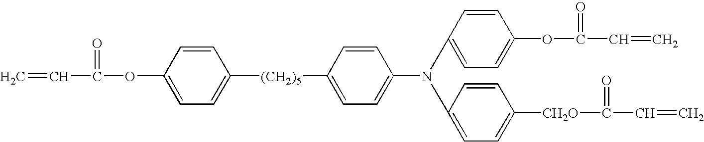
[(CH2)5](C1=CC=C(OC(C=C)=O)C=C1)C1=CC=C(N(C2=CC=C(OC(=O)C=C)C=C2)C2=CC=C([CH2O]C(=O)C=C)C=C2)C=C1
